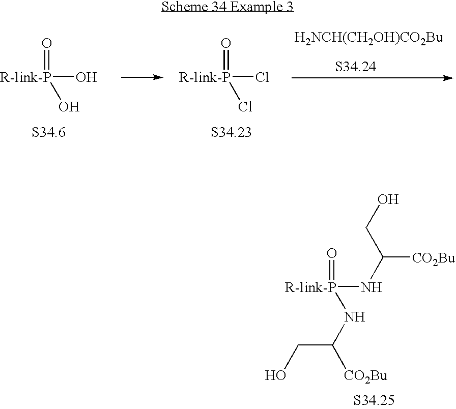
[R-link-P](O)(=O)O.[H2NCH(CH2OH)CO2Bu].[R-link-P](Cl)(=O)Cl.[R-link-P](NC(CO)[CO2Bu])(=O)NC(CO)[CO2Bu]
